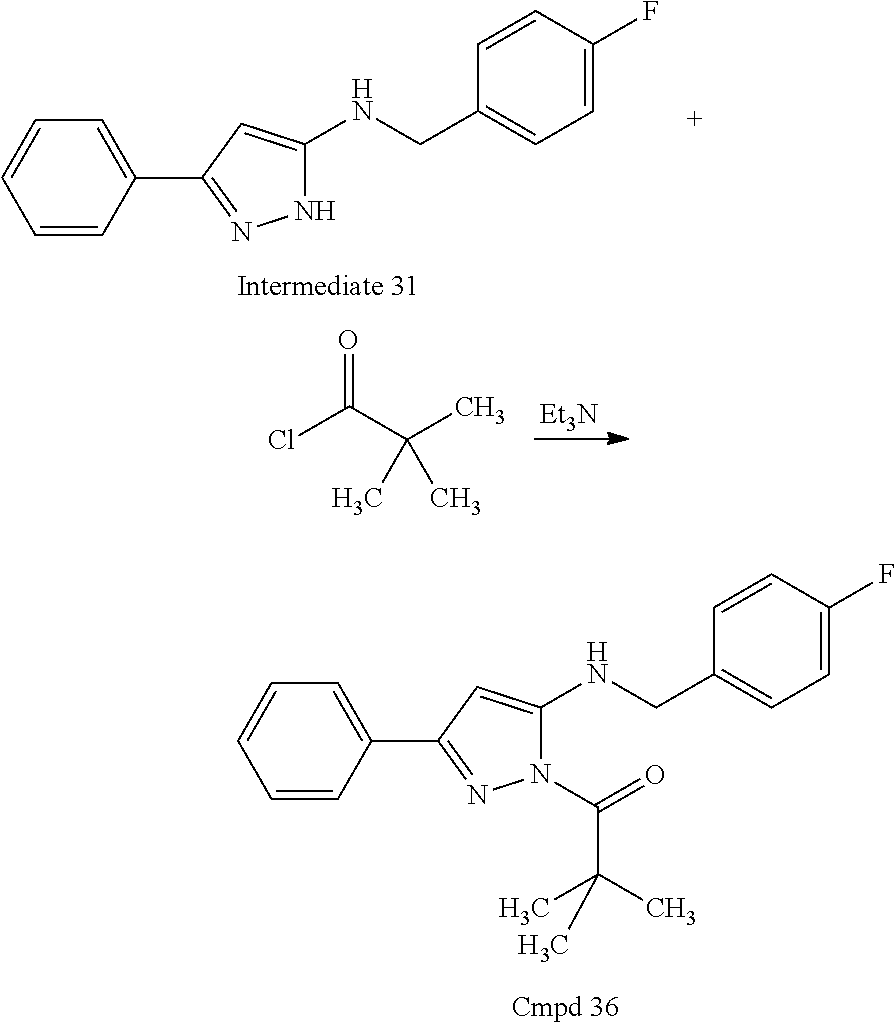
C1=CC(C2=NNC(NCC3=CC=C(F)C=C3)=C2)=CC=C1.[Et3N].ClC(=O)C(C)(C)C.C1=CC(C2=NN(C(=O)C(C)(C)C)C(NCC3=CC=C(F)C=C3)=C2)=CC=C1
